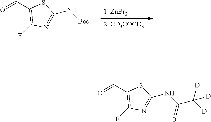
[1. ZnBr2].[2. CD3COCD3].O=CC1=C(F)N=C(N[Boc])S1.O=CC1=C(F)N=C(NC(C([D])([D])[D])=O)S1
